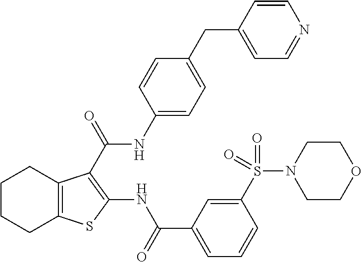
C1CCC2=C(C1)C(C(=O)NC1=CC=C(CC3=CC=NC=C3)C=C1)=C(NC(C1=CC=CC(S(=O)(=O)N3CCOCC3)=C1)=O)S2
